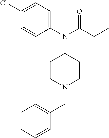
C1(N(C2CCN(CC3=CC=CC=C3)CC2)C(CC)=O)=CC=C(Cl)C=C1
